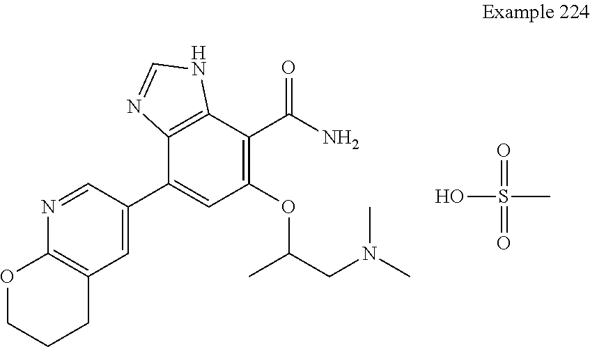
C1=C(C2=CC(OC(CN(C)C)C)=C(C(N)=O)C3=C2N=CN3)C=NC2=C1CCCO2.OS(C)(=O)=O
